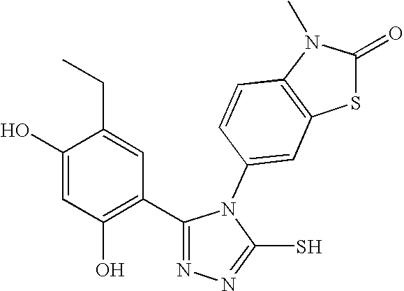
C1(O)=CC(O)=C(C2=NN=C(S)N2C2=CC3=C(C=C2)N(C)C(=O)S3)C=C1CC
